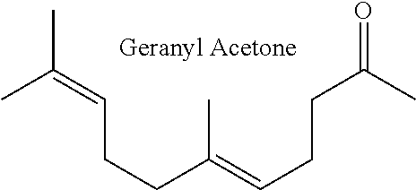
CC(=CCCC(=CCCC(C)=O)C)C
